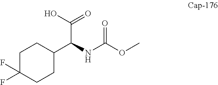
C1C(F)(F)CCC(C(NC(OC)=O)C(=O)O)C1
